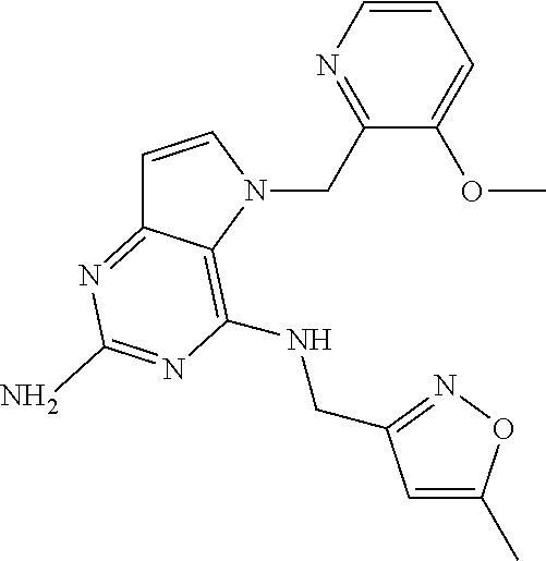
C1=CN(CC2=NC=CC=C2OC)C2=C(NCC3=NOC(C)=C3)N=C(N)N=C12
